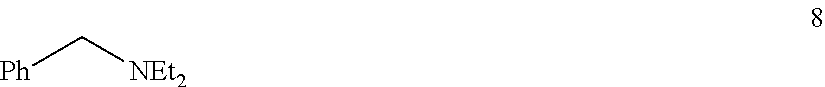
[Ph]C[NEt2]
